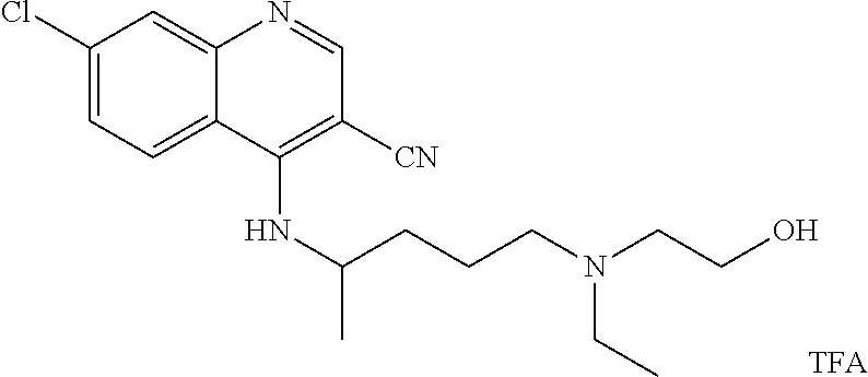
C1(Cl)=CC=C2C(=C1)N=CC([CN])=C2NC(CCCN(CCO)CC)C.[TFA]
